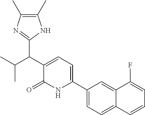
C1(C2=CC=C(C(C(C)C)C3=NC(C)=C(C)N3)C(=O)N2)=CC=C2C(=C1)C(F)=CC=C2
